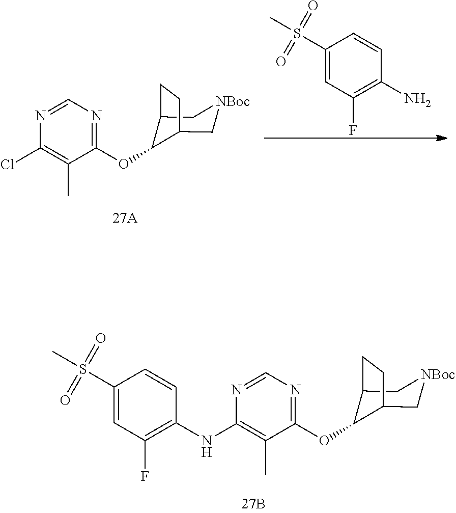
C1(S(C)(=O)=O)=CC(F)=C(N)C=C1.C1(OC2C3C[NBoc]CC2CC3)=NC=NC(Cl)=C1C.C1(S(C)(=O)=O)=CC(F)=C(NC2=C(C)C(OC3C4C[NBoc]CC3CC4)=NC=N2)C=C1
